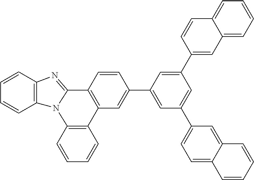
C1=CC2=C(C=C1)N1C(=NC3=C1C=CC=C3)C1=C2C=C(C2=CC(C3=CC=C4C(=C3)C=CC=C4)=CC(C3=CC4=CC=CC=C4C=C3)=C2)C=C1
